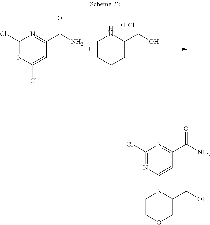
ClC1=NC(Cl)=CC(C(N)=O)=N1.C1C(CO)NCCC1.Cl.ClC1=NC(N2C(CO)COCC2)=CC(C(N)=O)=N1
